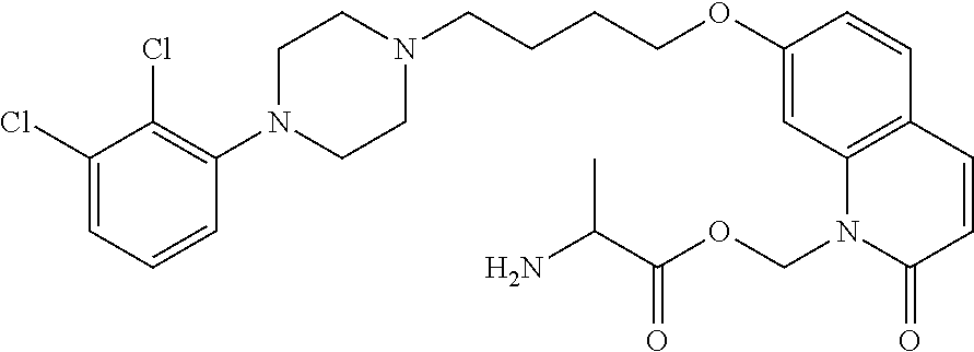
C1(Cl)=CC=CC(N2CCN(CCCCOC3=CC4=C(C=C3)C=CC(=O)N4COC(=O)C(N)C)CC2)=C1Cl
